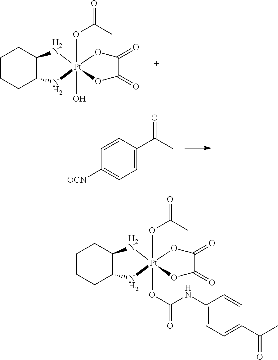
[Pt]12(OC(=O)C)(O)(OC(=O)C(=O)O1)NC1CCCCC1[H2N]2.C1=C(C(C)=O)C=CC([OCN])=C1.[Pt]12(OC(=O)C)(OC(NC3=CC=C(C(C)=O)C=C3)=O)(OC(=O)C(=O)O1)NC1CCCCC1[H2N]2
